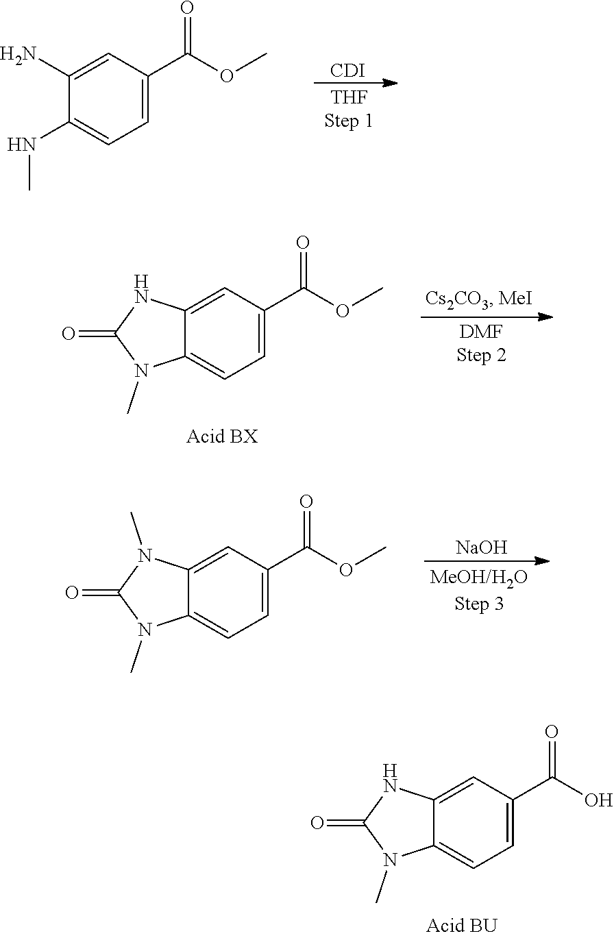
C1=C(C(OC)=O)C=C(N)C(NC)=C1.[CDI].C1=C(C(OC)=O)C=C2C(=C1)N(C)C(=O)N2.C1=C(C(OC)=O)C=C2C(=C1)N(C)C(=O)N2C.[NaOH].C1=C(C(O)=O)C=C2C(=C1)N(C)C(=O)N2
